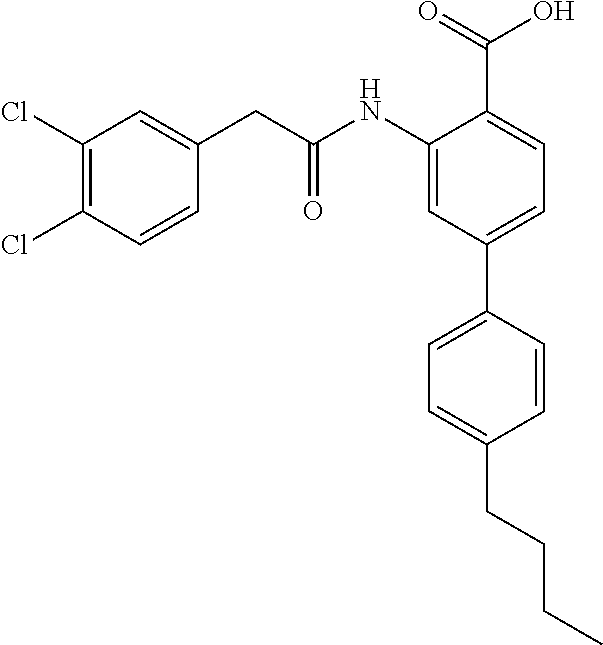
C1(NC(CC2=CC(Cl)=C(Cl)C=C2)=O)=CC(C2=CC=C(CCCC)C=C2)=CC=C1C(=O)O
